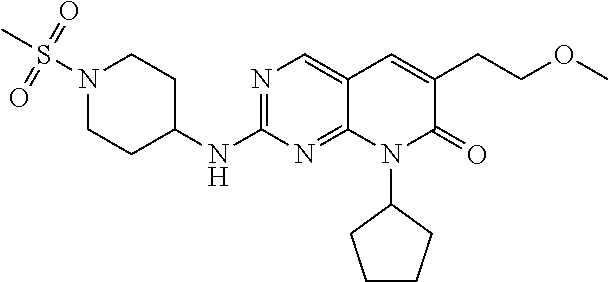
N1(S(C)(=O)=O)CCC(NC2=NC=C3C(=N2)N(C2CCCC2)C(=O)C(CCOC)=C3)CC1
